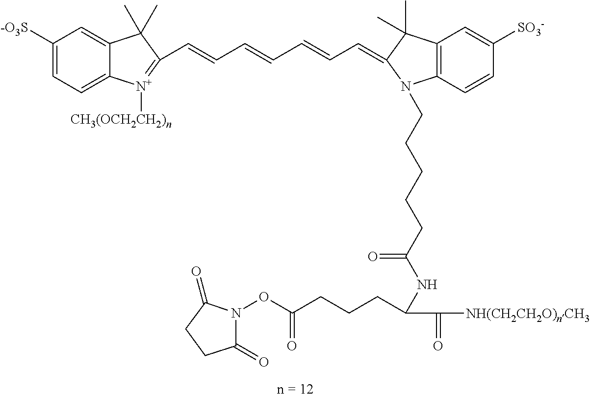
C(C=CC1=[N+]([CH3(OCH2CH2)n])C2=CC=C([-O3S])C=C2C1(C)C)=CC=CC=C1C(C)(C)C2=C(N1CCCCCC(NC(CCCC(ON1C(=O)CCC1=O)=O)C([NH(CH2CH2O)nCH3])=O)=O)C=CC([SO3-])=C2
